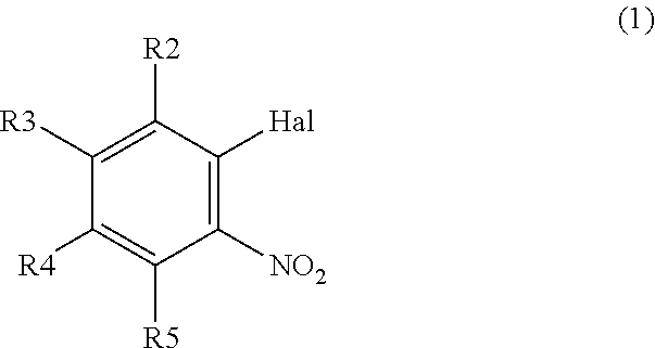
C1([R3])=C([R2])C([Hal])=C([NO2])C([R5])=C1[R4]
